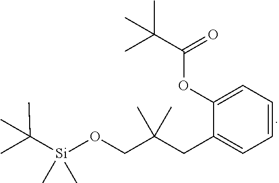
C(OC1=CC=CC=C1CC(CO[Si](C(C)(C)C)(C)C)(C)C)(=O)C(C)(C)C
